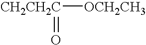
[OCH2CH3][CH2CH2C]=O
